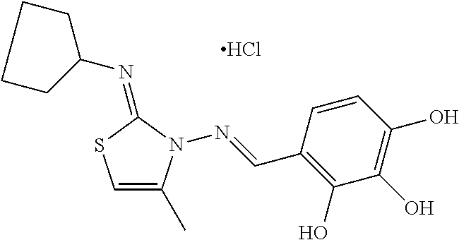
C1CC(N=C2SC=C(C)N2N=CC2=C(O)C(O)=C(O)C=C2)CC1.Cl
